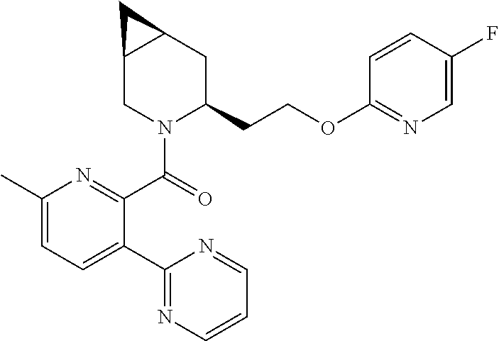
O(C1=NC=C(F)C=C1)CCC1CC2C(CN1C(=O)C1=NC(C)=CC=C1C1=NC=CC=N1)C2
